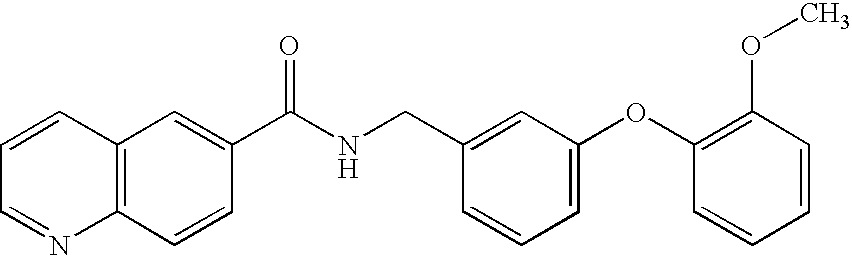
C1=CC=NC2=C1C=C(C(NCC1=CC(OC3=C(OC)C=CC=C3)=CC=C1)=O)C=C2
